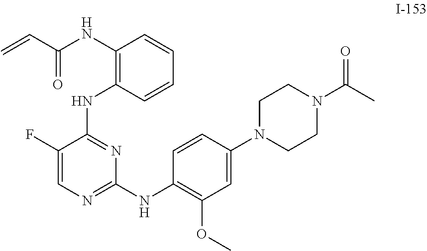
C=CC(=O)NC1=C(NC2=NC(NC3=C(OC)C=C(N4CCN(C(C)=O)CC4)C=C3)=NC=C2F)C=CC=C1
